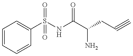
C1=CC=CC(S(NC(C(CC#C)N)=O)(=O)=O)=C1
